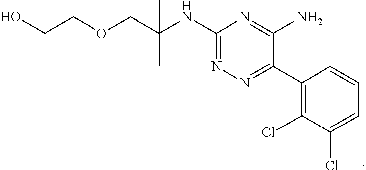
O(CC(NC1=NN=C(C2=C(Cl)C(Cl)=CC=C2)C(N)=N1)(C)C)CCO
